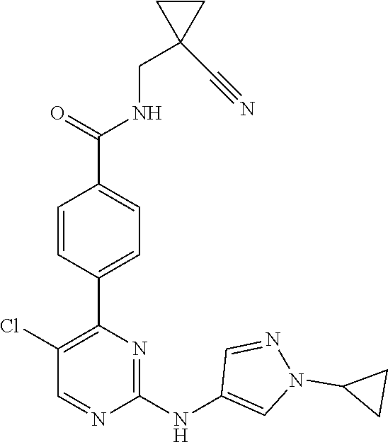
C1(C2=C(Cl)C=NC(NC3=CN(C4CC4)N=C3)=N2)=CC=C(C(NCC2(C#N)CC2)=O)C=C1
